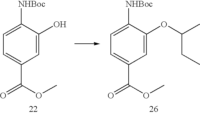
C1=C([NHBoc])C(O)=CC(C(=O)OC)=C1.C1=C([NHBoc])C(OC(C)CC)=CC(C(=O)OC)=C1
